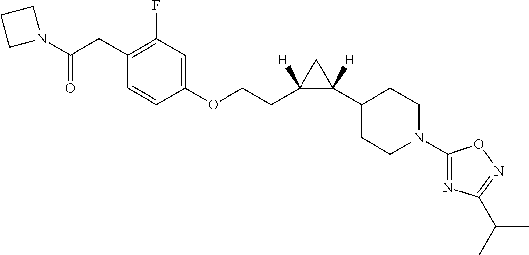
N1(C(CC2=C(F)C=C(OCCC3([H])C(C4CCN(C5=NC(C(C)C)=NO5)CC4)([H])C3)C=C2)=O)CCC1
